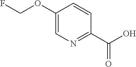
C1(OCF)=CN=C(C(O)=O)C=C1
